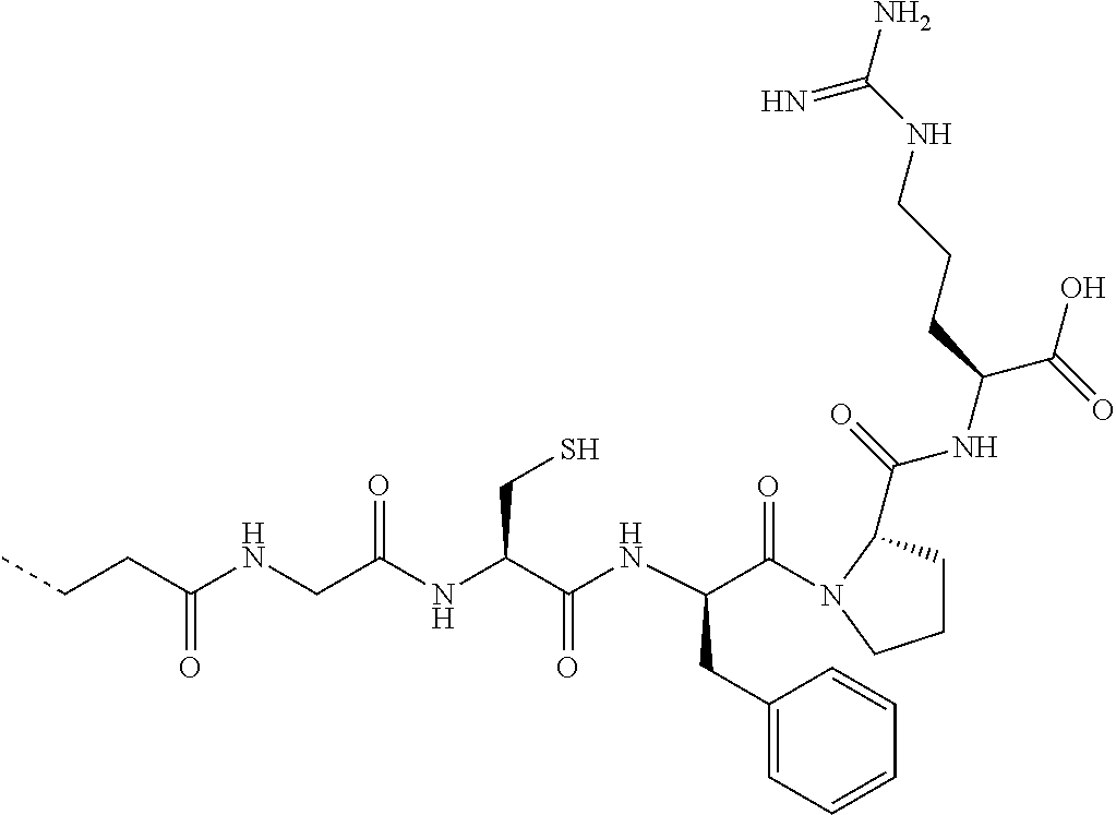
C(C(NC(C(NC(CNC(=O)CCC)=O)CS)=O)CC1=CC=CC=C1)(=O)N1C(C(NC(C(O)=O)CCCNC(N)=N)=O)CCC1
